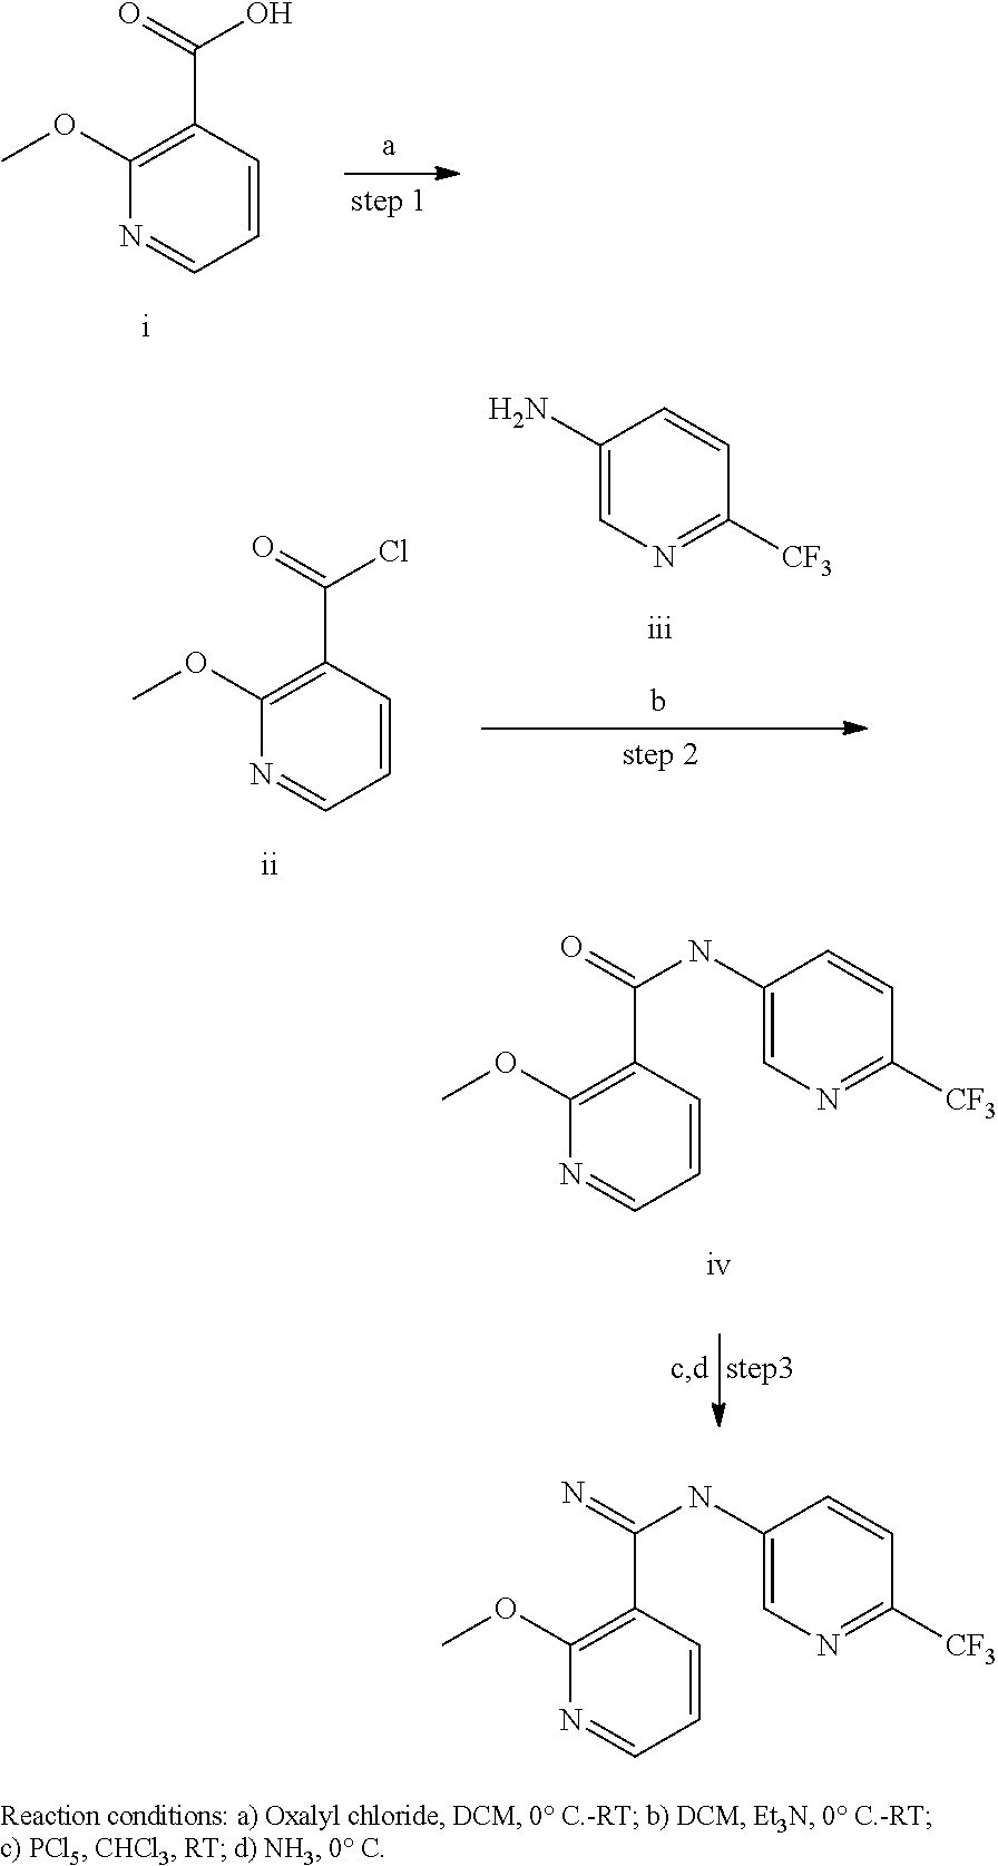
C1(C(=N)NC2=CN=C([CF3])C=C2)=C(OC)N=CC=C1.C1(C(=O)NC2=CN=C([CF3])C=C2)=C(OC)N=CC=C1.C1(C(=O)O)=C(OC)N=CC=C1.C1(C(=O)Cl)=C(OC)N=CC=C1.C1(N)=CN=C([CF3])C=C1
